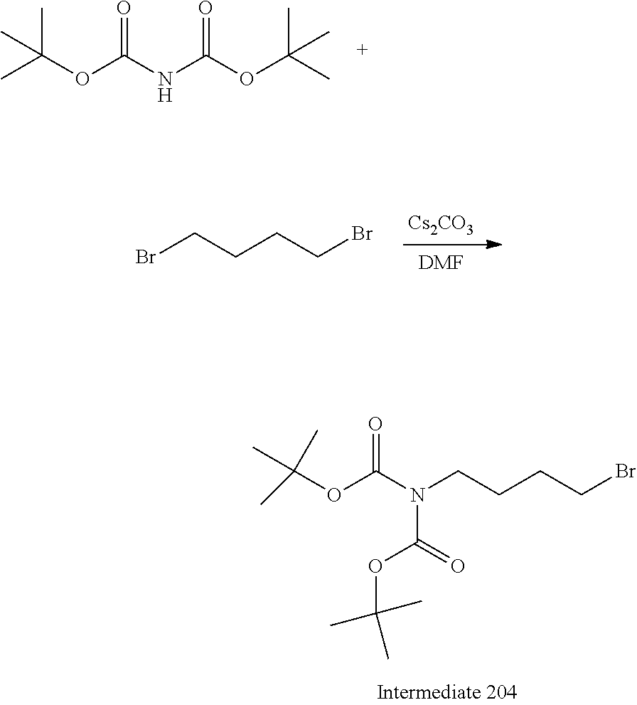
O=C(NC(OC(C)(C)C)=O)OC(C)(C)C.[Cs2CO3].[DMF].BrCCCCBr.O=C(N(CCCCBr)C(=O)OC(C)(C)C)OC(C)(C)C
